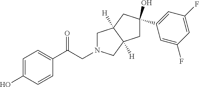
C(C(C1=CC=C(O)C=C1)=O)N1CC2([H])C([H])(C1)CC(O)(C1=CC(F)=CC(F)=C1)C2
